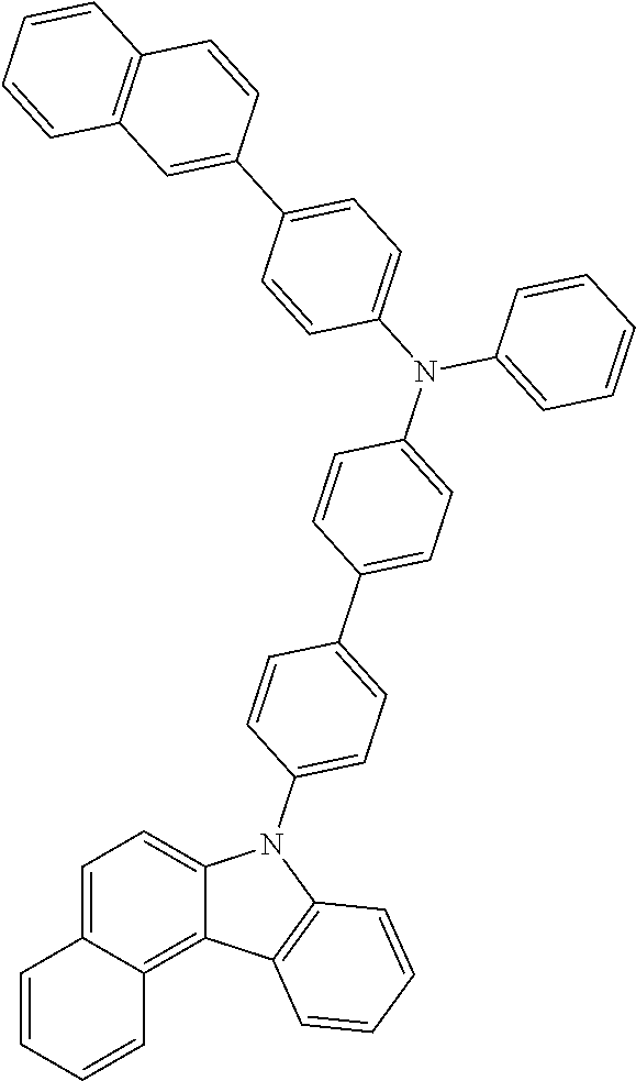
C12=CC=C3C(=C1C1=C(N2C2=CC=C(C4=CC=C(N(C5=CC=C(C6=CC7=C(C=C6)C=CC=C7)C=C5)C5=CC=CC=C5)C=C4)C=C2)C=CC=C1)C=CC=C3
